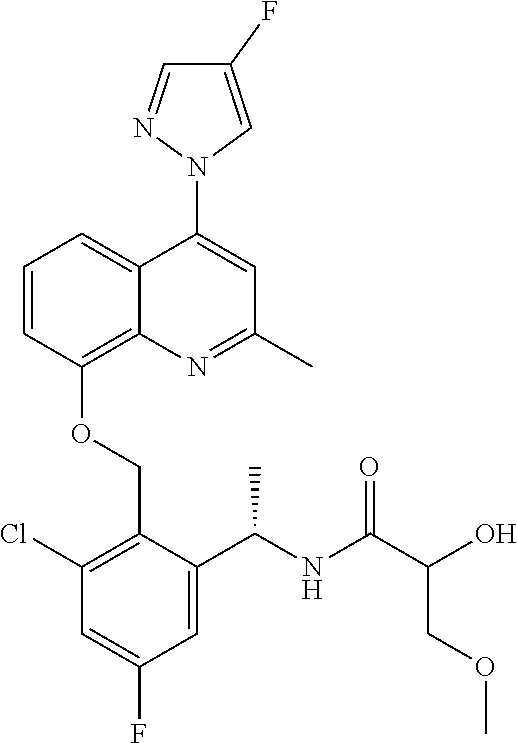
C1=CC(OCC2=C(Cl)C=C(F)C=C2C(NC(C(O)COC)=O)C)=C2C(=C1)C(N1C=C(F)C=N1)=CC(C)=N2
